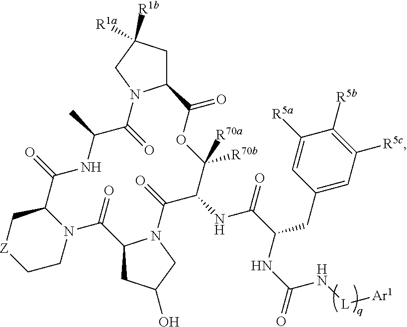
N12C(C(=O)NC(C)C(=O)N3C(CC([R1b])([R1a])C3)C(=O)OC([R70a])([R70b])C(NC(C(NC(=O)N[L][Ar1])CC3=CC([R5c])=C([R5b])C([R5a])=C3)=O)C(=O)N3C(CC(O)C3)C1=O)C[Z]CC2
